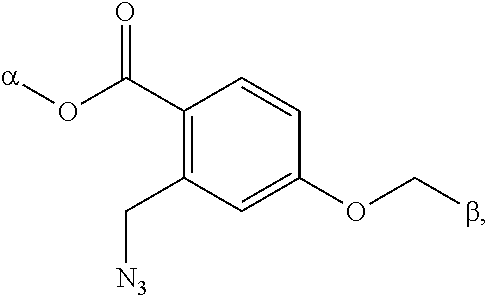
C1(C(O[a])=O)=C(C[N3])C=C(OCb)C=C1
